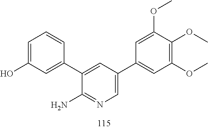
O(C)C1=C(OC)C(OC)=CC(C2=CN=C(N)C(C3=CC(O)=CC=C3)=C2)=C1
